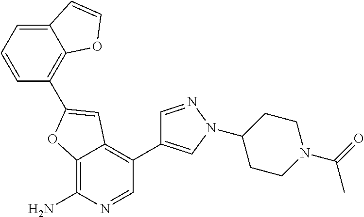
C12=C(N)N=CC(C3=CN(C4CCN(C(C)=O)CC4)N=C3)=C1C=C(C1=C3C(=CC=C1)C=CO3)O2
